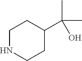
C1CC(C(O)(C)C)CCN1
